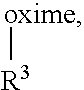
[oxime][R3]
